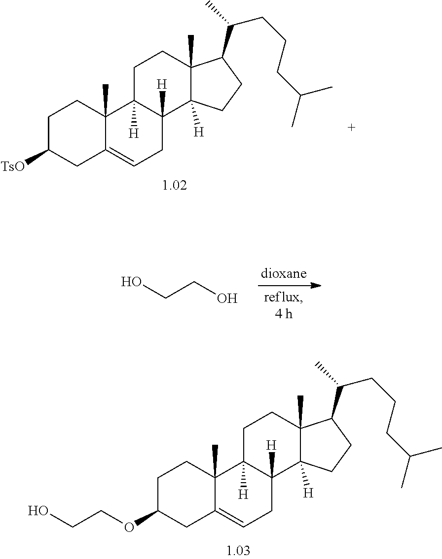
C1C([TsO])CC2=CCC3([H])C([H])(C2(C)C1)CCC1(C)C3([H])CCC1C(CCCC(C)C)C.C1C(OCCO)CC2=CCC3([H])C([H])(C2(C)C1)CCC1(C)C3([H])CCC1C(CCCC(C)C)C.OCCO
